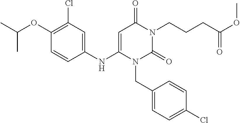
C1(Cl)=C(OC(C)C)C=CC(NC2=CC(=O)N(CCCC(OC)=O)C(=O)N2CC2=CC=C(Cl)C=C2)=C1
